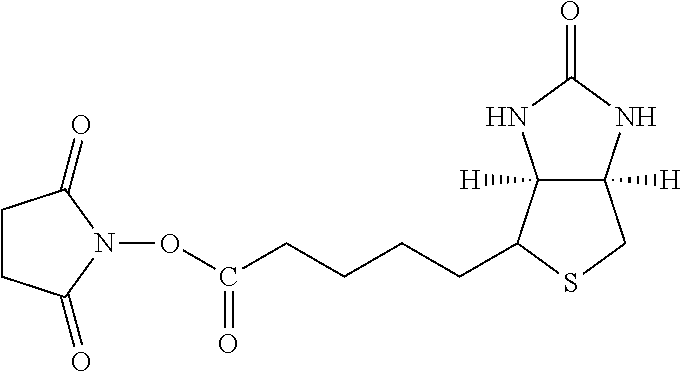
C12([H])C([H])(C(CCCCC(ON3C(=O)CCC3=O)=O)SC1)NC(=O)N2
